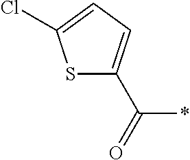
S1C(C(=O)*)=CC=C1Cl
